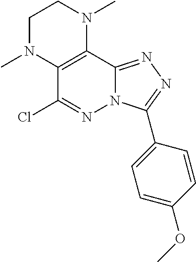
C1N(C)C2=C(N(C)C1)C1=NN=C(C3=CC=C(OC)C=C3)N1N=C2Cl
